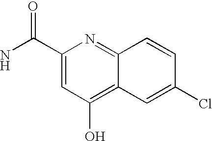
NC(C1=CC(O)=C2C(=N1)C=CC(Cl)=C2)=O
